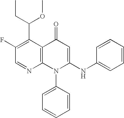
C1=NC2=C(C(C(CC)OC)=C1F)C(=O)C=C(NC1=CC=CC=C1)N2C1=CC=CC=C1
